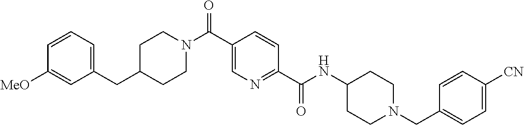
C1CN(C(C2=CN=C(C(=O)NC3CCN(CC4=CC=C([CN])C=C4)CC3)C=C2)=O)CCC1CC1=CC=CC([MeO])=C1
